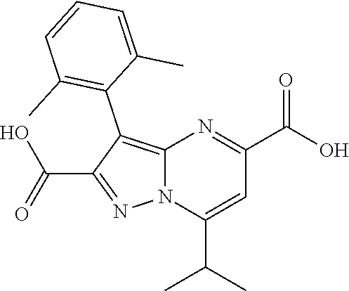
C12=C(C3=C(C)C=CC=C3C)C(C(=O)O)=NN1C(C(C)C)=CC(C(O)=O)=N2
